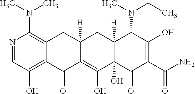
C12=C(O)C=NC(N(C)C)=C1CC1([H])C(=C(O)C3(O)C([H])(C1)C(N(CC)C)C(O)=C(C(N)=O)C3=O)C2=O
